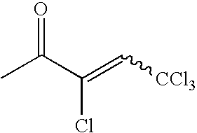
CC(C(=C[CCl3])Cl)=O
